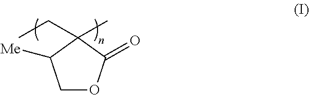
C1OC(=O)C(C)(CC)C1[Me]
